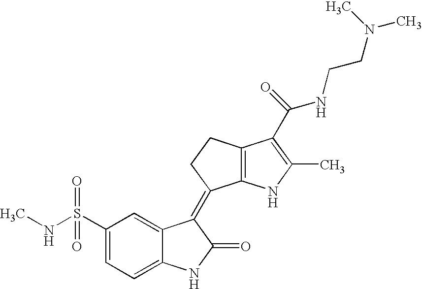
C1(S(NC)(=O)=O)=CC=C2C(=C1)C(=C1C3=C(CC1)C(C(=O)NCCN(C)C)=C(C)N3)C(=O)N2
